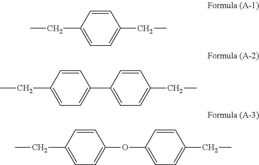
C1(CC)=CC=C(CC)C=C1.C1(C2=CC=C(CC)C=C2)=CC=C(CC)C=C1.C1(OC2=CC=C(CC)C=C2)=CC=C(CC)C=C1
